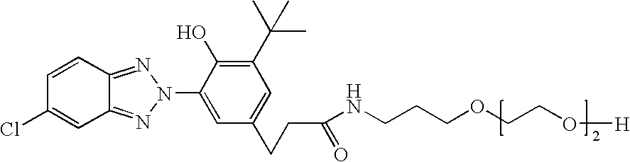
C12=NN(C3=CC(CCC(=O)NCCCOCCO[H])=CC(C(C)(C)C)=C3O)N=C1C=C(Cl)C=C2
